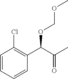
C1=CC=CC(C(C(C)=O)OCOC)=C1Cl
